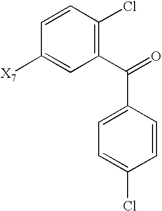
C1([X7])=CC(C(C2=CC=C(Cl)C=C2)=O)=C(Cl)C=C1
